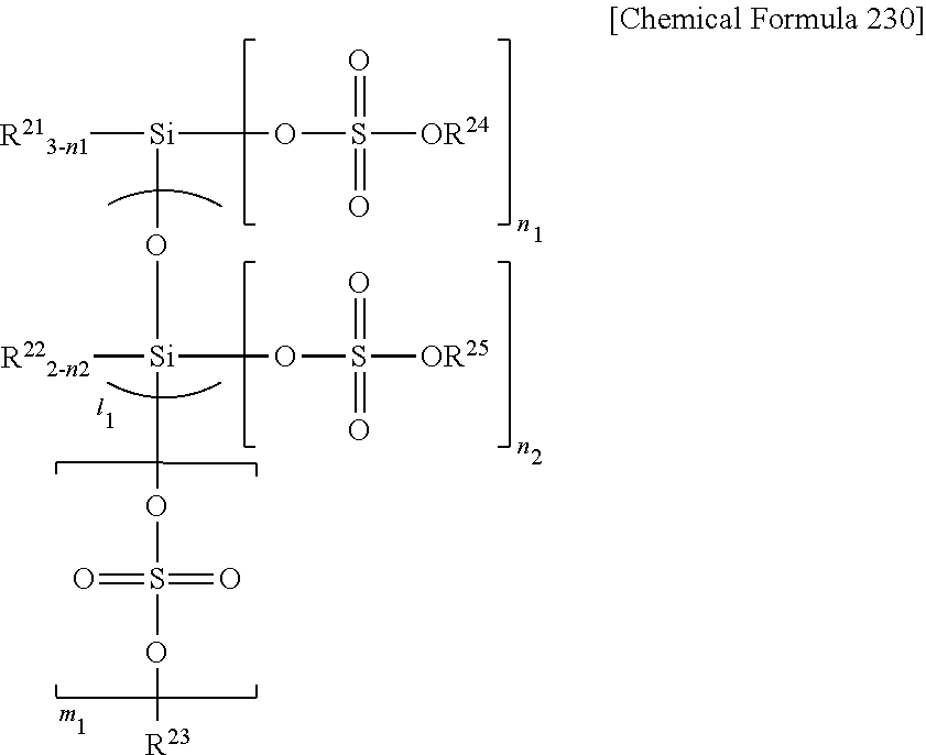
[R213-n1][Si](OS(=O)(=O)[OR24])O[Si](OS(=O)([OR25])=O)(OS(=O)(=O)O[R23])[R222-n2]
